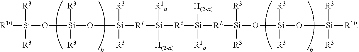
[R10][Si](O[Si](O[Si]([RL][Si]([R6][Si]([RL][Si](O[Si](O[Si]([R10])([R3])[R3])([R3])[R3])([R3])[R3])([H(2-a)])[R1a])([R1a])[H(2-a)])([R3])[R3])([R3])[R3])([R3])[R3]
